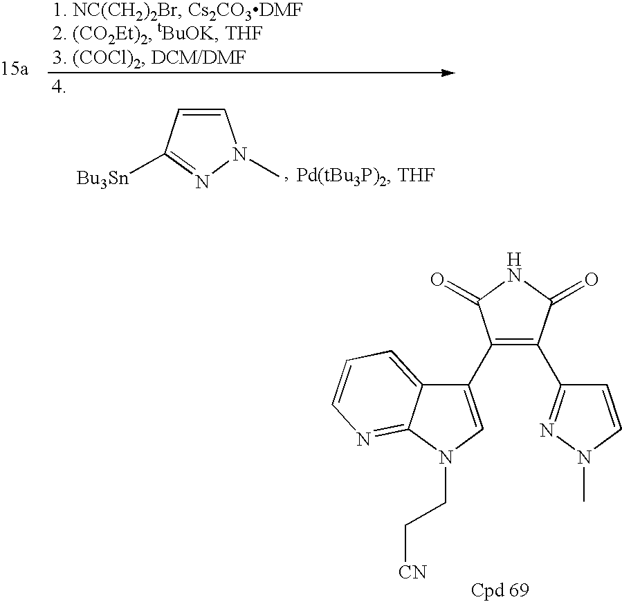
C1=CC([Bu3Sn])=NN1C.C1(C2=CN(CC[CN])C3=NC=CC=C23)=C(C2=NN(C)C=C2)C(=O)NC1=O
